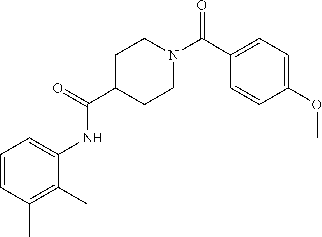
C1(C(N2CCC(C(=O)NC3=CC=CC(C)=C3C)CC2)=O)=CC=C(OC)C=C1
